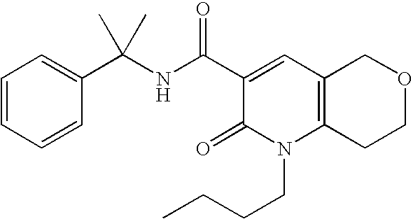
C1(C(NC(C2=CC3=C(N(CCCC)C2=O)CCOC3)=O)(C)C)=CC=CC=C1
